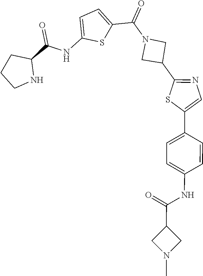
C1CNC(C(NC2=CC=C(C(=O)N3CC(C4=NC=C(C5=CC=C(NC(=O)C6CN(C)C6)C=C5)S4)C3)S2)=O)C1
